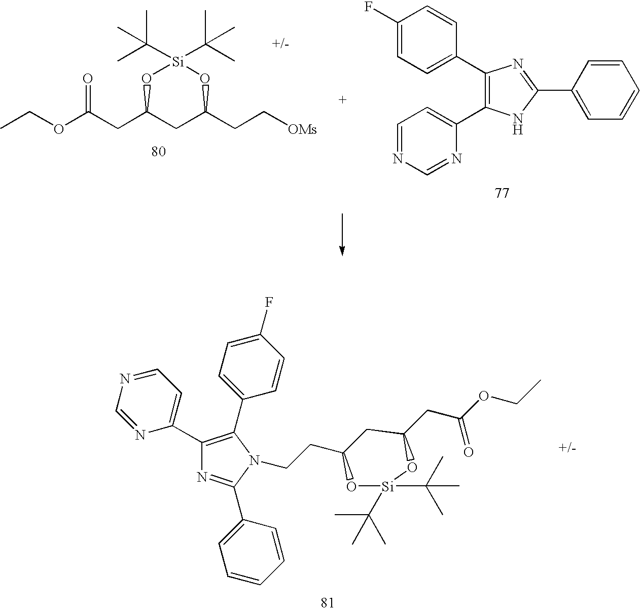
CCOC(CC1CC(CC[OMs])O[Si](C(C)(C)C)(C(C)(C)C)O1)=O.C1(C2=CC=C(F)C=C2)=C(C2=CC=NC=N2)NC(C2=CC=CC=C2)=N1.C1(C2=CC=NC=N2)=C(C2=CC=C(F)C=C2)N(CCC2CC(CC(OCC)=O)O[Si](C(C)(C)C)(C(C)(C)C)O2)C(C2=CC=CC=C2)=N1
